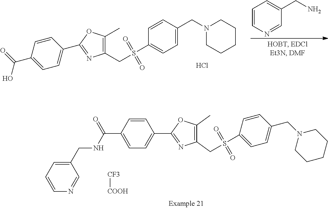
C1(C(=O)O)=CC=C(C2=NC(CS(=O)(=O)C3=CC=C(CN4CCCCC4)C=C3)=C(C)O2)C=C1.Cl.C1=CN=CC(CN)=C1.C1(CNC(C2=CC=C(C3=NC(CS(=O)(=O)C4=CC=C(CN5CCCCC5)C=C4)=C(C)O3)C=C2)=O)=CC=CN=C1.[CF3][COOH]
